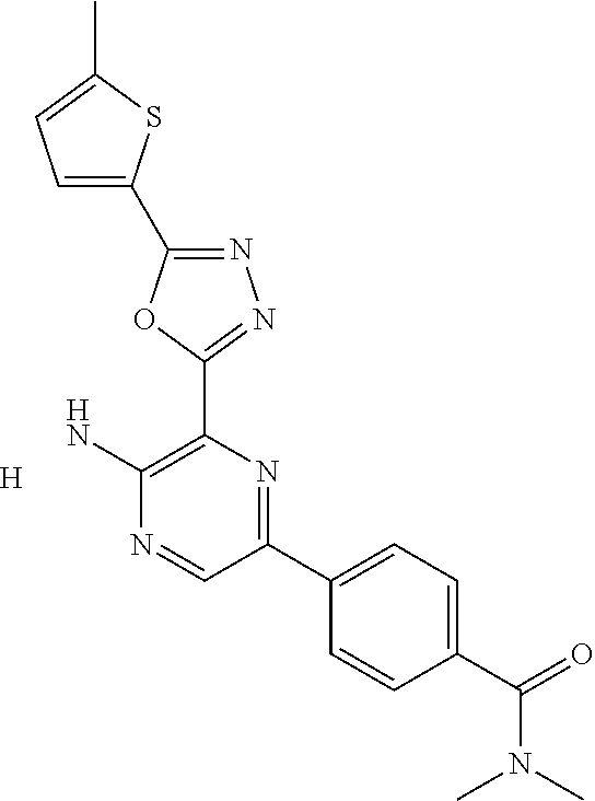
[H].NC1=C(C2=NN=C(C3=CC=C(C)S3)O2)N=C(C2=CC=C(C(N(C)C)=O)C=C2)C=N1
